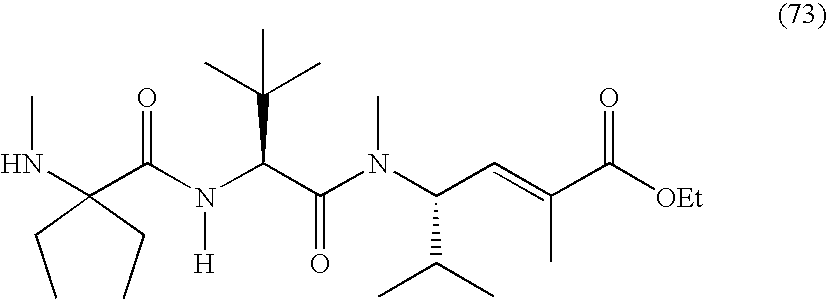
C(N(C(C(N(C(C=C(C([OEt])=O)C)C(C)C)C)=O)C(C)(C)C)[H])(=O)C(NC)(CC)CC
